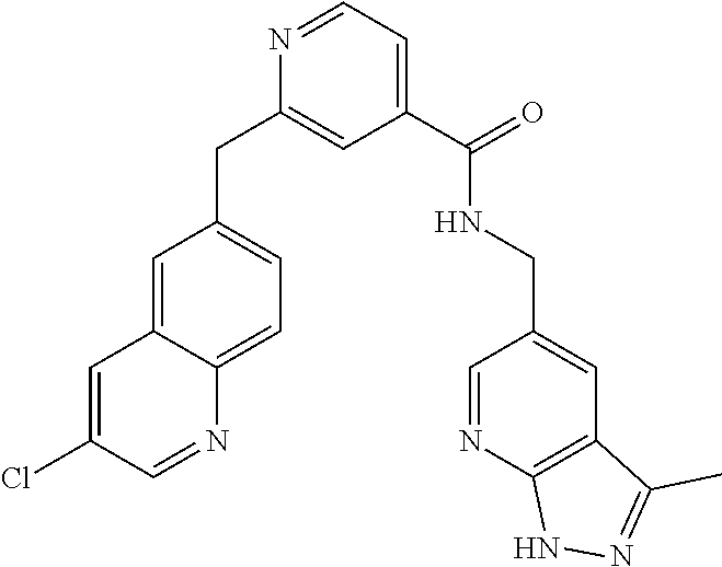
C1(C(=O)NCC2=CC3=C(N=C2)NN=C3C)=CC=NC(CC2=CC=C3C(=C2)C=C(Cl)C=N3)=C1
